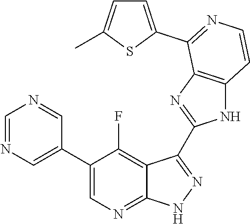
C1=NC=C(C2=CN=C3C(=C2F)C(C2=NC4=C(N2)C=CN=C4C2=CC=C(C)S2)=N[N H]3)C=N1
